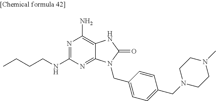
N1=C(NCCCC)N=C2C(=C1N)NC(=O)N2CC1=CC=C(CN2CCN(C)CC2)C=C1
